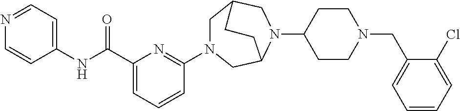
C(C1=CC=CC(N2CC3CN(C4CCN(CC5=CC=CC=C5Cl)CC4)C(C2)CC3)=N1)(NC1=CC=NC=C1)=O
